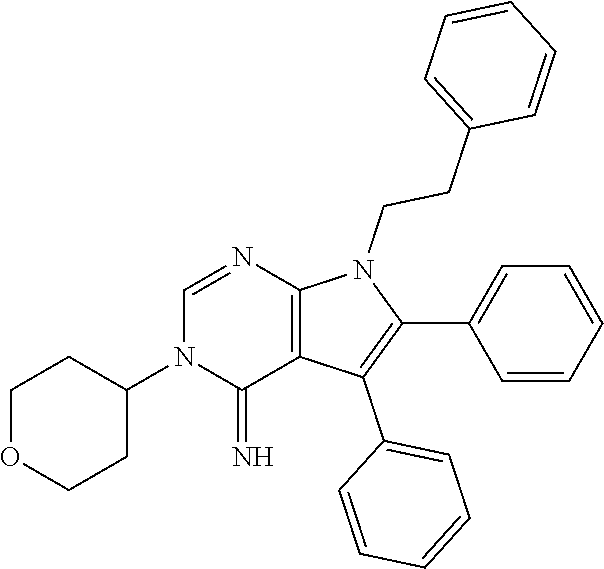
C1(C2=CC=CC=C2)=C(C2=CC=CC=C2)C2=C(N1CCC1=CC=CC=C1)N=CN(C1CCOCC1)C2=N
